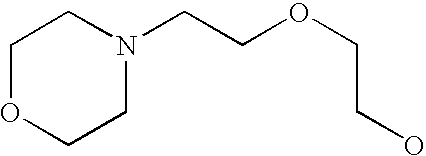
C1OCCN(CCOCCO)C1
